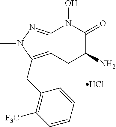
Cl.N1(C)C(CC2=C([F3C])C=CC=C2)=C2C(=N1)N(O)C(=O)C(N)C2
